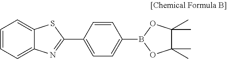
C1=CC=C2C(=C1)SC(C1=CC=C(B3OC(C)(C)C(C)(C)O3)C=C1)=N2
